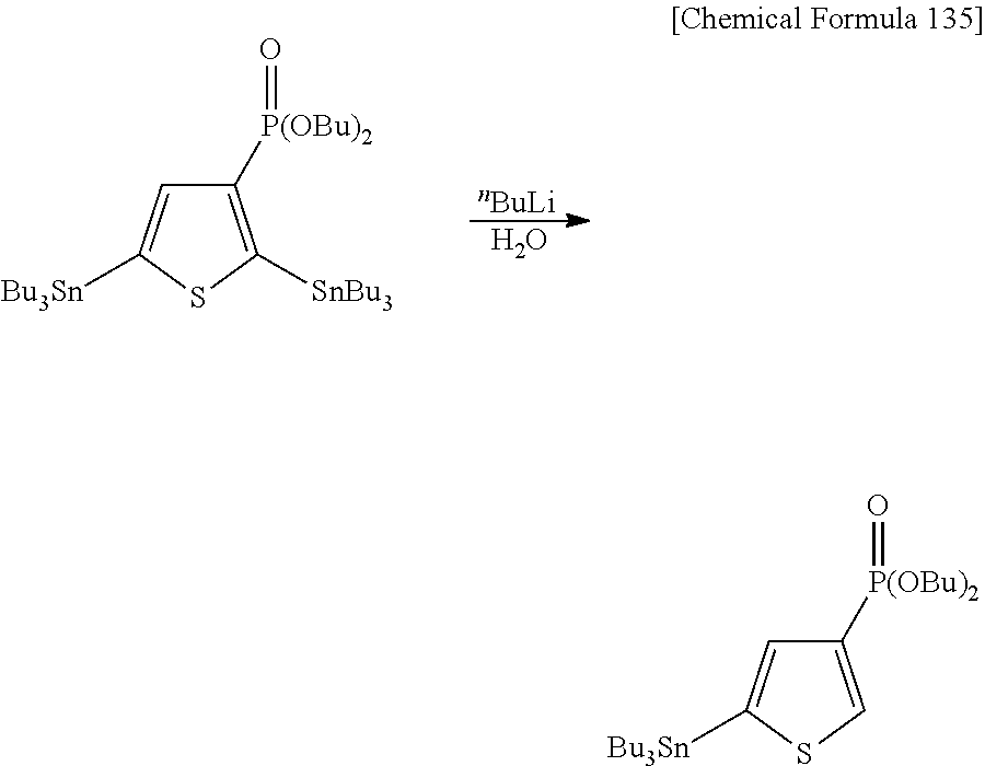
[nBuLi].O.C1([P(OBu)2]=O)=C([SnBu3])SC([Bu3Sn])=C1.C1([P(OBu)2]=O)=CSC([Bu3Sn])=C1
